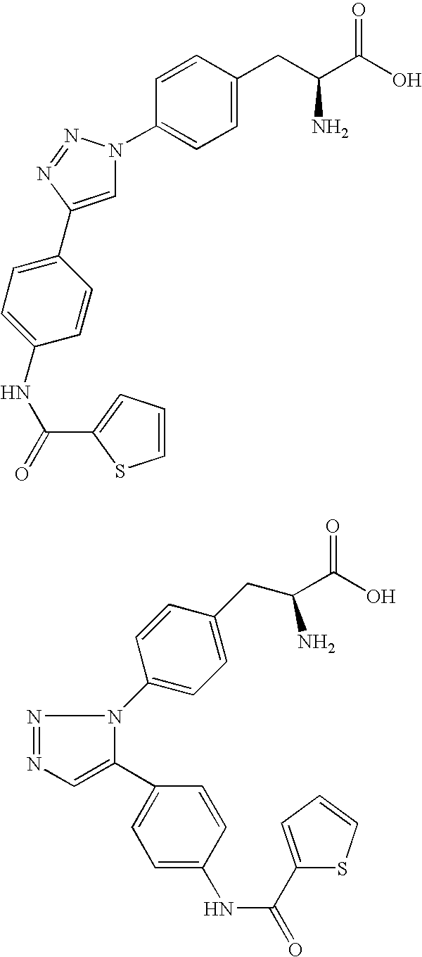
C1(NC(=O)C2=CC=CS2)=CC=C(C2=CN(C3=CC=C(CC(C(O)=O)N)C=C3)N=N2)C=C1.C(O)(=O)C(CC1=CC=C(N2C(C3=CC=C(NC(C4=CC=CS4)=O)C=C3)=CN=N2)C=C1)N
